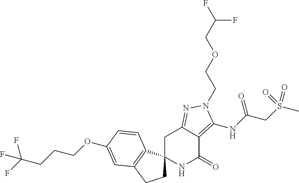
C1C2(C3=C(C1)C=C(OCCCC(F)(F)F)C=C3)NC(=O)C1=C(NC(CS(C)(=O)=O)=O)N(CCOCC(F)F)N=C1C2
